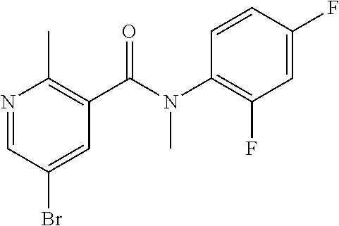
N1=CC(Br)=CC(C(=O)N(C2=C(F)C=C(F)C=C2)C)=C1C
